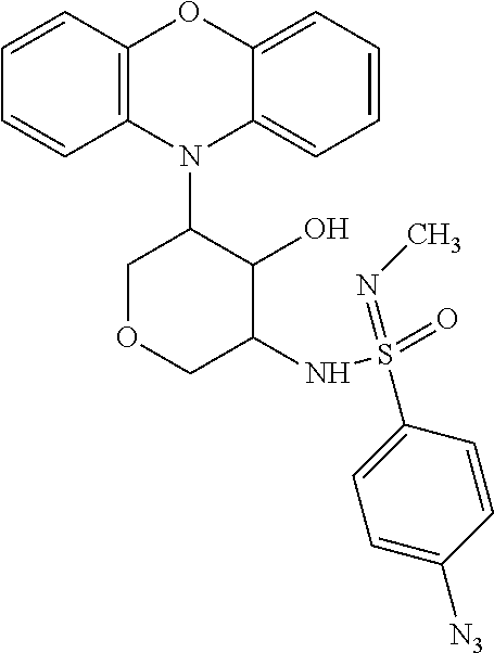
N1(C2COCC(NS(=O)(=NC)C3=CC=C([N3])C=C3)C2O)C2=C(C=CC=C2)OC2=CC=CC=C12
